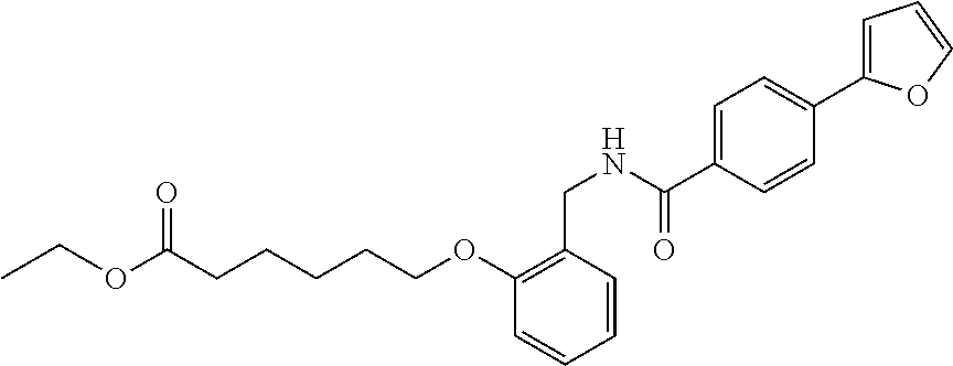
O(C(CCCCCOC1=C(CNC(C2=CC=C(C3=CC=CO3)C=C2)=O)C=CC=C1)=O)CC
